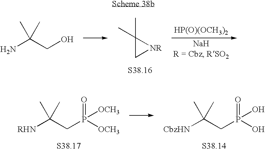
NC(C)(CO)C.C1(C)(C)C[NR]1.[HP(O)(OCH3)2].[RHN]C(C)(CP(=O)([OCH3])[OCH3])C.[CbzHN]C(C)(CP(=O)(O)O)C
